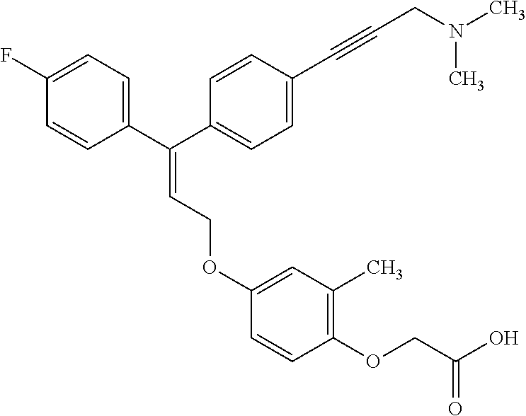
C1(F)=CC=C(C(C2=CC=C(C#CCN(C)C)C=C2)=CCOC2=CC(C)=C(OCC(O)=O)C=C2)C=C1
